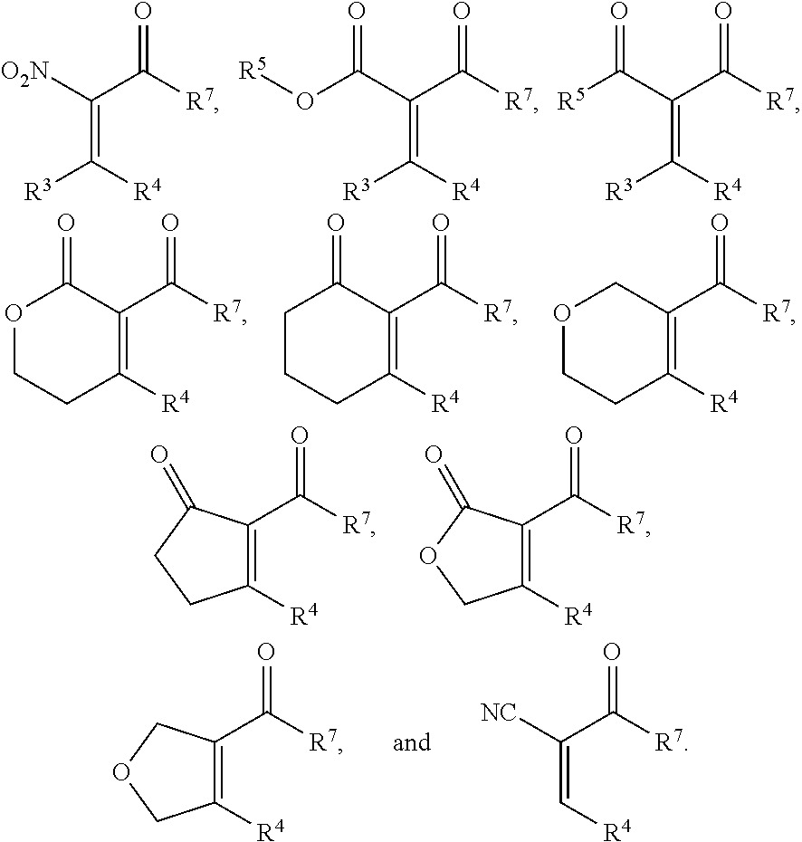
[O2N]C(C([R7])=O)=C([R4])[R3].C(C(C([R7])=O)=C([R4])[R3])(O[R5])=O.C(C(C([R7])=O)=C([R4])[R3])([R5])=O.C1(=O)C(C([R7])=O)=C([R4])CCO1.C1(=O)C(C([R7])=O)=C([R4])CCC1.C1C(C([R7])=O)=C([R4])CCO1.C1(C([R7])=O)=C([R4])CCC1=O.C1(C([R7])=O)=C([R4])COC1=O.C1(C([R7])=O)=C([R4])COC1.C(C([R7])=O)(=C[R4])[NC]
